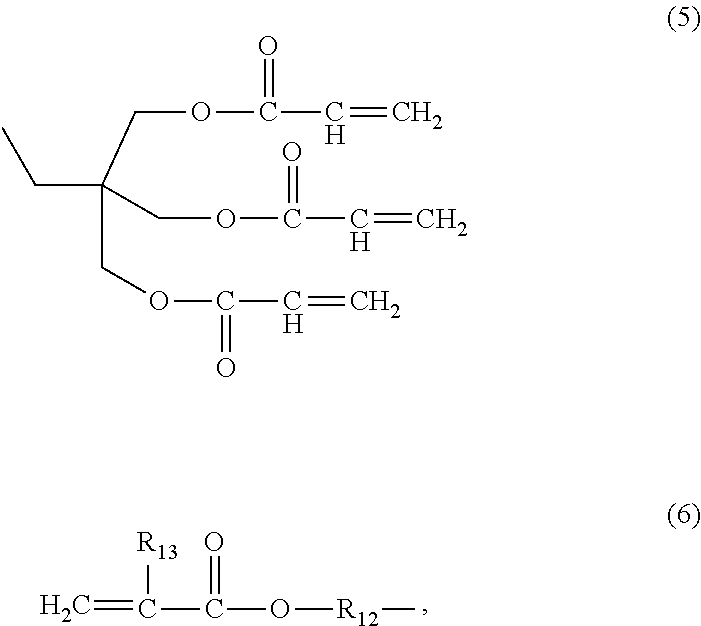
C=C(C(O[R12]C)=O)[R13].CCC(COC(C=C)=O)(COC(C=C)=O)COC(=O)C=C
